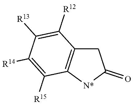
C12=C([N*]C(=O)C1)C([R15])=C([R14])C([R13])=C2[R12]
